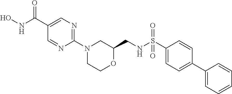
C1(C(=O)NO)=CN=C(N2CC(CNS(C3=CC=C(C4=CC=CC=C4)C=C3)(=O)=O)OCC2)N=C1
